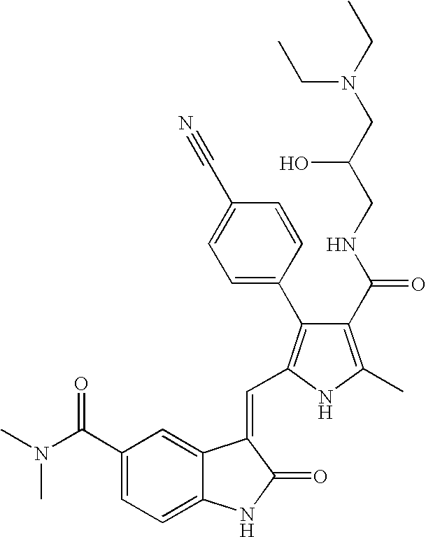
C1(C(N(C)C)=O)=CC=C2C(=C1)C(=CC1=C(C3=CC=C(C#N)C=C3)C(C(NCC(CN(CC)CC)O)=O)=C(C)N1)C(=O)N2
